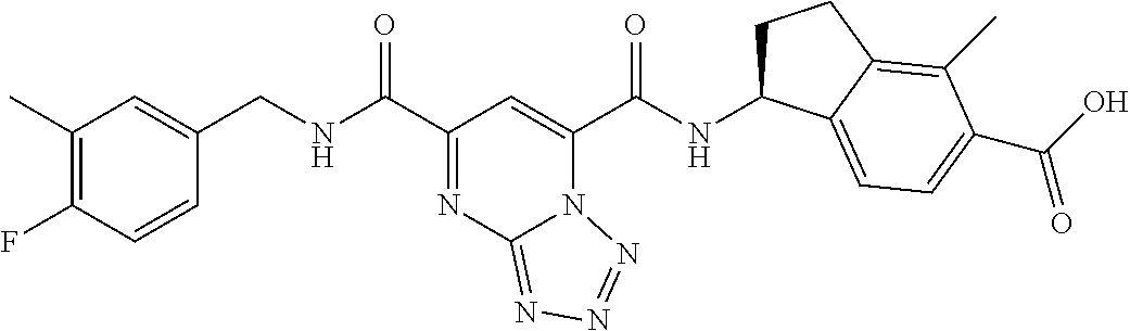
C1(C)=C(F)C=CC(CNC(C2=NC3=NN=NN3C(C(NC3CCC4=C(C)C(C(O)=O)=CC=C34)=O)=C2)=O)=C1
